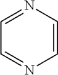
C1=NC=CN=C1
